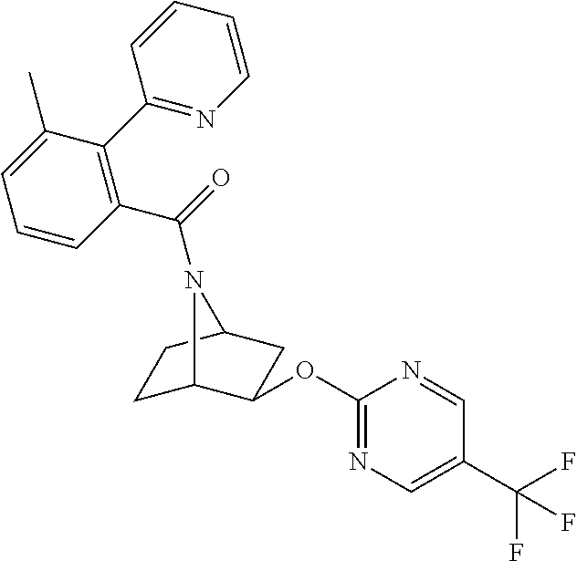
C1C2C(OC3=NC=C(C(F)(F)F)C=N3)CC(C1)N2C(=O)C1=C(C2=NC=CC=C2)C(C)=CC=C1
